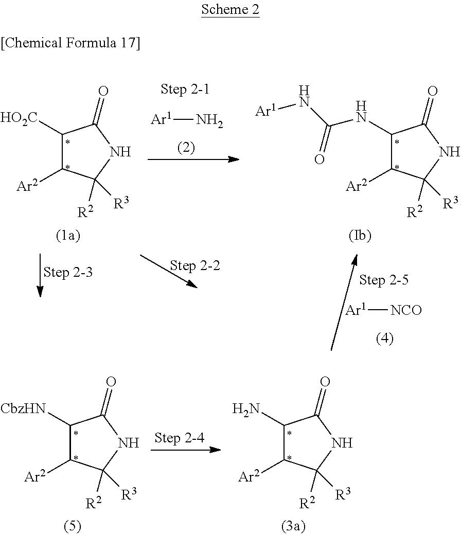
C1([CbzHN])C([Ar2])C([R3])([R2])NC1=O.C1(N)C([Ar2])C([R3])([R2])NC1=O.C1(NC(N[Ar1])=O)C([Ar2])C([R3])([R2])NC1=O.C1([HO2C])C([Ar2])C([R3])([R2])NC1=O.[Ar1][NCO].[Ar1]N
